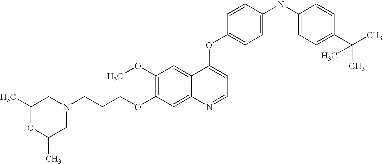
C(COC1=C(OC)C=C2C(=C1)N=CC=C2OC1=CC=C(NC2=CC=C(C(C)(C)C)C=C2)C=C1)CN1CC(C)OC(C)C1
